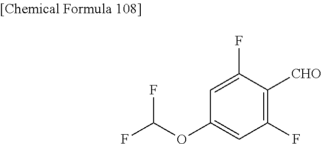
C1(OC(F)F)=CC(F)=C([CHO])C(F)=C1
